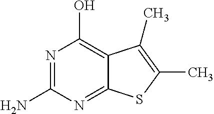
C1(N)=NC(O)=C2C(=N1)SC(C)=C2C
